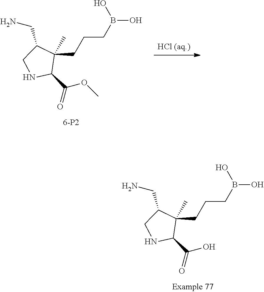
C(C1(C)C(CN)CNC1C(=O)O)CCB(O)O.[HCl (aq.)].C(C1(C)C(CN)CNC1C(=O)OC)CCB(O)O
